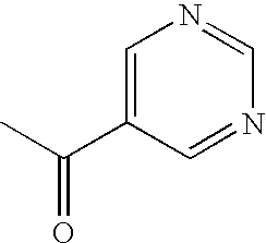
C1=C(C(C)=O)C=NC=N1
